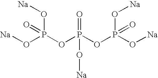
[Na]OP(OP(OP(O[Na])(O[Na])=O)(=O)O[Na])(O[Na])=O
